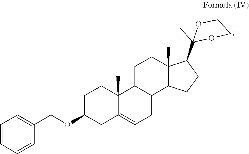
C1C(OCC2=CC=CC=C2)CC2=CCC3C(CCC4(C)C3CCC4C3(C)OCCO3)C2(C)C1
